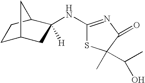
C1C2CC([H])(NC3=NC(=O)C(C)(C(C)O)S3)C(C1)C2
